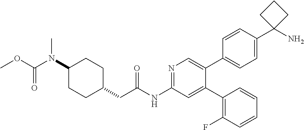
C1(N(C(OC)=O)C)CCC(CC(NC2=NC=C(C3=CC=C(C4(N)CCC4)C=C3)C(C3=C(F)C=CC=C3)=C2)=O)CC1
